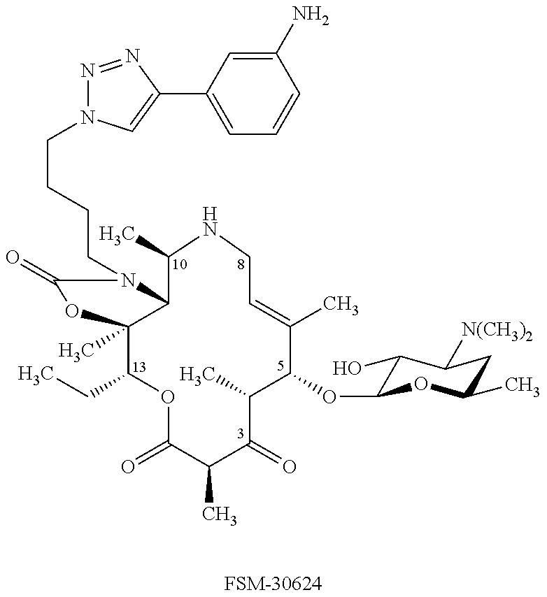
C1(CC)C2(C)C(N(CCCCN3N=NC(C4=CC=CC(N)=C4)=C3)C(=O)O2)C(C)NCC=C(C)C(OC2C(O)C([N(CH3)2])CC(C)O2)C(C)C(=O)C(C)C(=O)O1.[FSM-30624]
